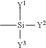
C[Si]([Y2])([Y1])[Y3]
